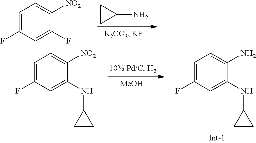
C1CC1N.C1=C(F)C=C(F)C([NO2])=C1.[MeOH].C1=C(F)C=C(NC2CC2)C([NO2])=C1.C1=C(F)C=C(NC2CC2)C(N)=C1
